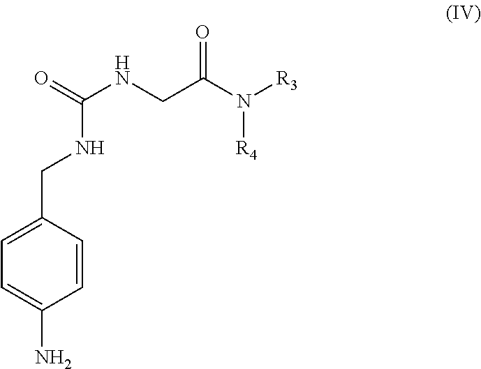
C1=C(N)C=CC(CNC(NCC(N([R3])[R4])=O)=O)=C1
